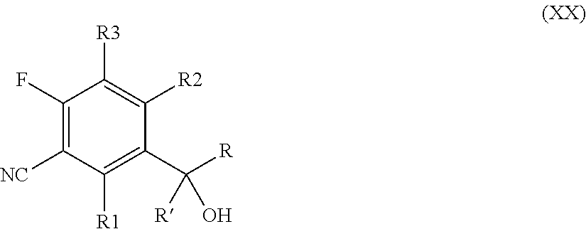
C1(F)=C([NC])C([R1])=C(C([R])([R])O)C([R2])=C1[R3]
